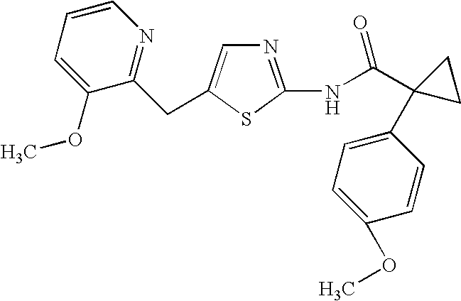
N1=C(NC(C2(C3=CC=C(OC)C=C3)CC2)=O)SC(CC2=NC=CC=C2OC)=C1
